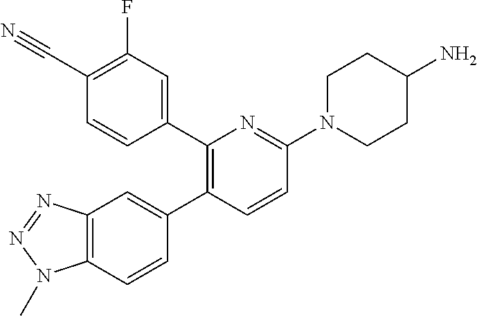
C1(C2=C(C3=CC(F)=C(C#N)C=C3)N=C(N3CCC(N)CC3)C=C2)=CC2=C(C=C1)N(C)N=N2
